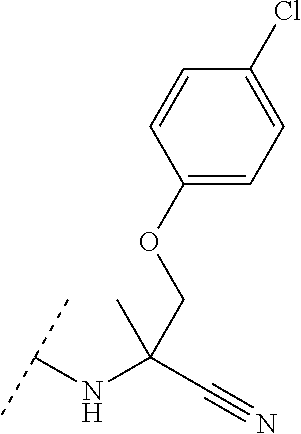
CC(C#N)(NC(C)C)COC1=CC=C(Cl)C=C1
